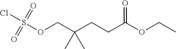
C(OCC)(=O)CCC(COS(Cl)(=O)=O)(C)C
